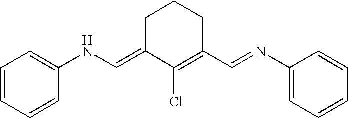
C1=CC=CC(NC=C2C(Cl)=C(C=NC3=CC=CC=C3)CCC2)=C1
